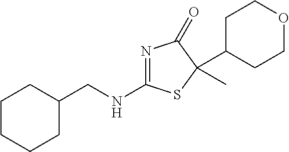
C1CCCC(CNC2=NC(=O)C(C3CCOCC3)(C)S2)C1
